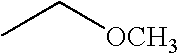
CC[OCH3]
